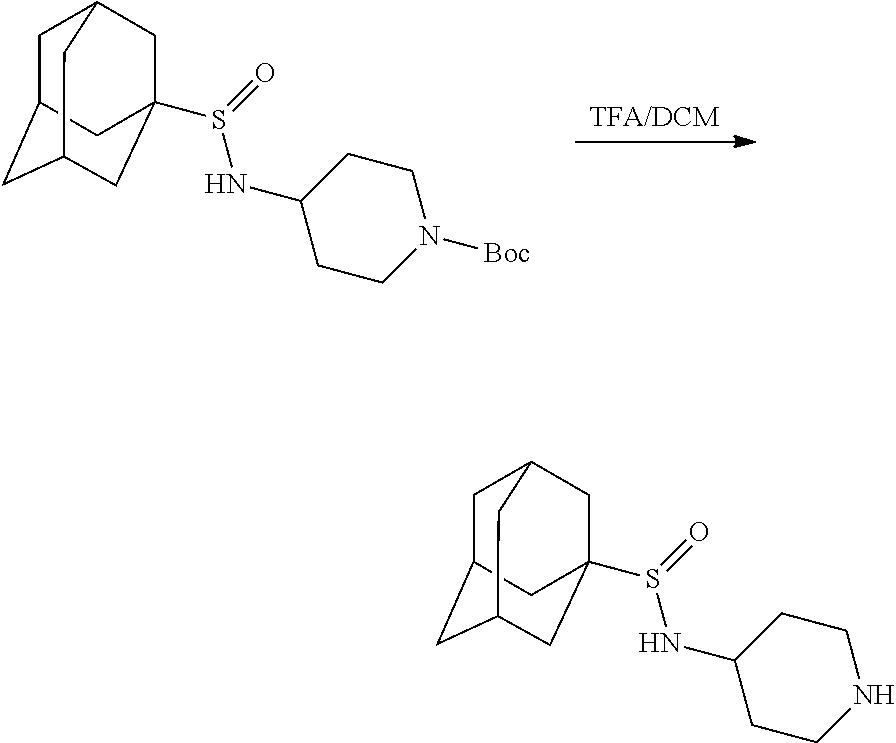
[TFA/DCM].C1C2CC3CC(S(=O)NC4CCN([Boc])CC4)(CC1C3)C2.C1C2CC3CC(S(=O)NC4CCNCC4)(CC1C3)C2
